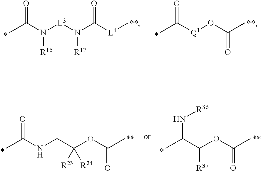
CC(N([L3]N(C([L4]C)=O)[R17])[R16])=O.CC([Q1]OC(C)=O)=O.CC(NCC(OC(C)=O)([R24])[R23])=O.CC(C(OC(C)=O)[R37])N[R36]
